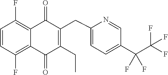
C1=CC(F)=C2C(=C1F)C(=O)C(CC1=CC=C(C(C(F)(F)F)(F)F)C=N1)=C(CC)C2=O
